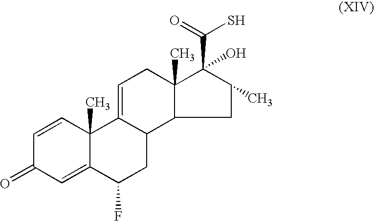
C1=CC2(C)C(=CC1=O)C(F)CC1C2=CCC2(C)C(C(S)=O)(O)C(C)CC12
